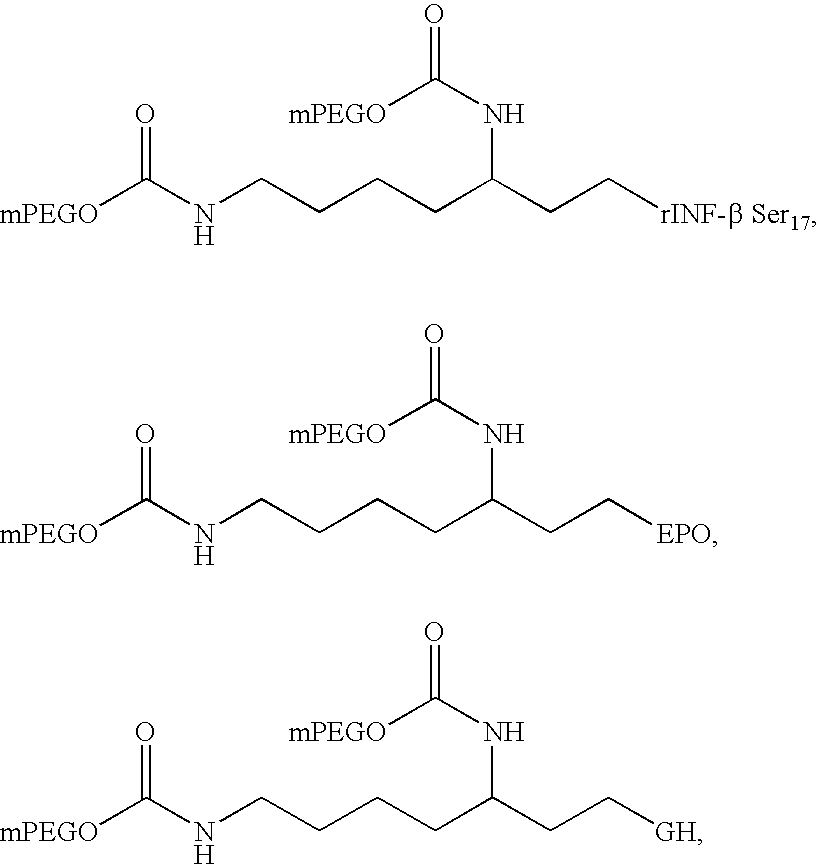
[mPEGO]C(NCCCCC(CC[rINF-b Ser17])NC(=O)[mPEGO])=O.[mPEGO]C(NCCCCC(CC[EPO])NC(=O)[mPEGO])=O.[mPEGO]C(NCCCCC(CC[GH])NC(=O)[mPEGO])=O
